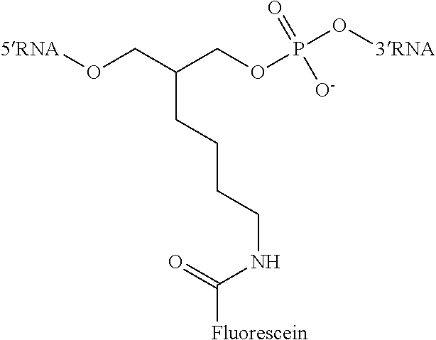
[5RNA]OCC(COP([O-])(=O)O[3RNA])CCCCNC(=O)[Fluorescein]
